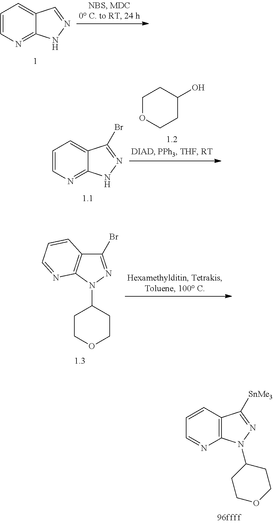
C1=CN=C2C(=C1)C=NN2.C1=CN=C2C(=C1)C(Br)=NN2.C1(O)CCOCC1.C1(Br)=NN(C2CCOCC2)C2=C1C=CC=N2.C12=C(C=CC=N1)C([SnMe3])=NN2C1CCOCC1
